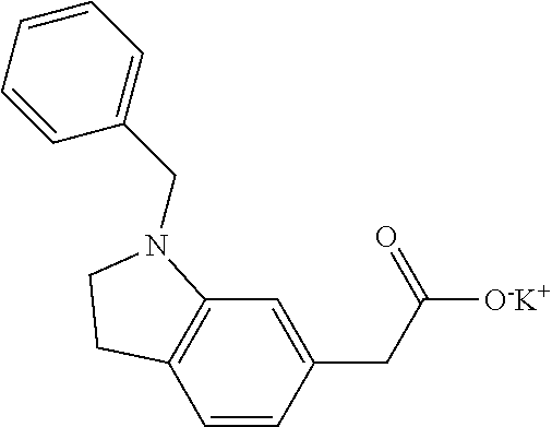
C1=CC(CC([O-K+])=O)=CC2=C1CCN2CC1=CC=CC=C1
